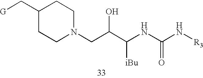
C1(C[G])CCN(CC(C(NC(N[R3])=O)[iBu])O)CC1
